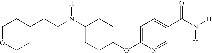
C1OCCC(CCN(C2CCC(OC3=CC=C(C(N([H])[H])=O)C=N3)CC2)[H])C1
